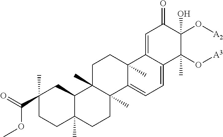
C1(C(=O)OC)(C)CCC2(C)C(C1)C1(C)C(C)(CC2)C2=CC=C3C(=CC(=O)C(O[A2])(O)C3(O[A3])C)C2(C)CC1
